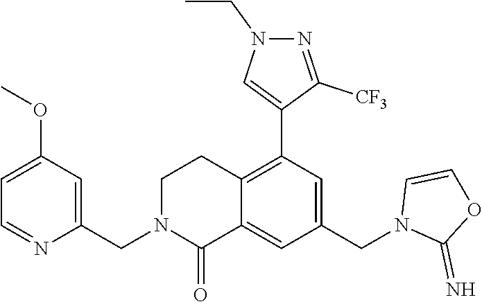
C1(OC)=CC=NC(CN2C(=O)C3=CC(CN4C(=N)OC=C4)=CC(C4=CN(CC)N=C4[CF3])=C3CC2)=C1
